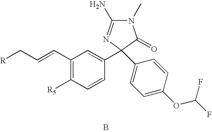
N1(C)C(N)=NC(C2=CC(C=CC[R])=C([R5])C=C2)(C2=CC=C(OC(F)F)C=C2)C1=O.B
